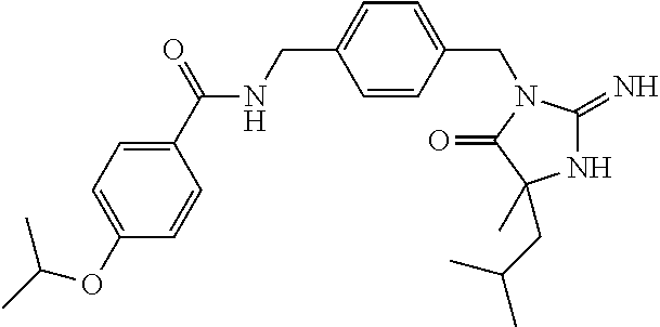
N1C(=N)N(CC2=CC=C(CNC(C3=CC=C(OC(C)C)C=C3)=O)C=C2)C(=O)C1(C)CC(C)C
